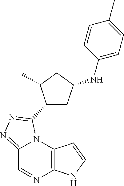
C12=C(N3C(=NN=C3C3CC(NC4=CC=C(C)C=C4)CC3C)C=N1)C=CN2
